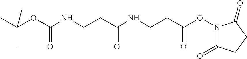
N1(OC(CCNC(CCNC(OC(C)(C)C)=O)=O)=O)C(=O)CCC1=O
